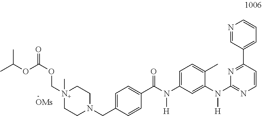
C1=C(CN2CC[N+](COC(=O)OC(C)C)(C)CC2)C=CC(C(N(C2=CC=C(C)C(N(C3=NC=CC(C4=CC=CN=C4)=N3)[H])=C2)[H])=O)=C1
